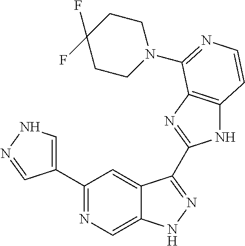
C1(C2=CNN=C2)=NC=C2C(=C1)C(C1=NC3=C(N1)C=CN=C3N1CCC(F)(F)CC1)=NN2
